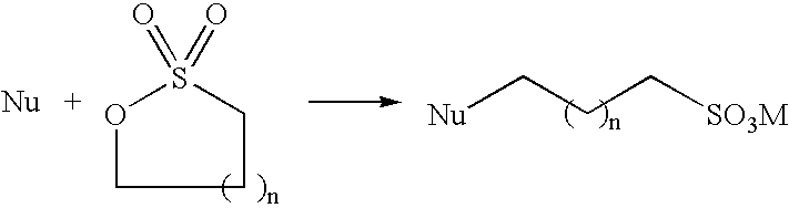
[Nu]CCC[SO3M].C1CS(=O)(=O)OC1
